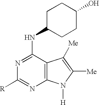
C1C(NC2=NC([R])=NC3=C2C([Me])=C([Me])N3[H])CCC(O)C1
